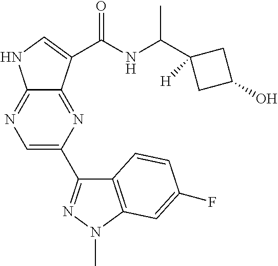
C12=NC(C3=NN(C)C4=C3C=CC(F)=C4)=CN=C1NC=C2C(NC(C1([H])CC(O)C1)C)=O
